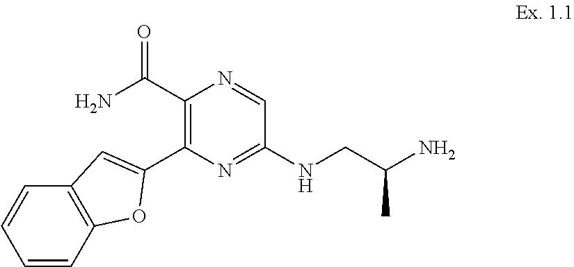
C1=CC2=C(C=C1)C=C(C1=C(C(N)=O)N=CC(NCC(N)C)=N1)O2
